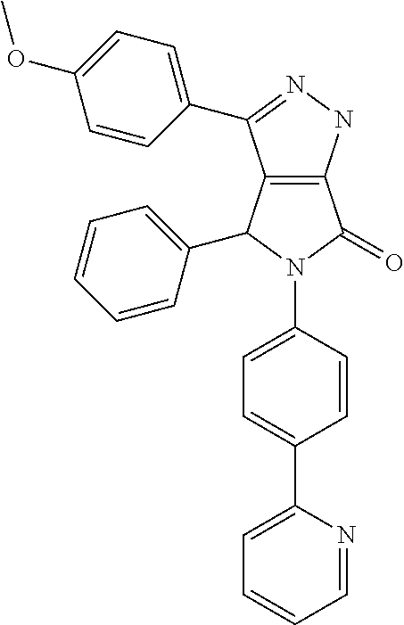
C12=C(NN=C1C1=CC=C(OC)C=C1)C(=O)N(C1=CC=C(C3=CC=CC=N3)C=C1)C2C1=CC=CC=C1
